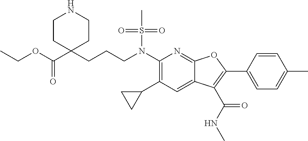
N(C1=C(C2CC2)C=C2C(=N1)OC(C1=CC=C(C)C=C1)=C2C(NC)=O)(S(C)(=O)=O)CCCC1(C(OCC)=O)CCNCC1
